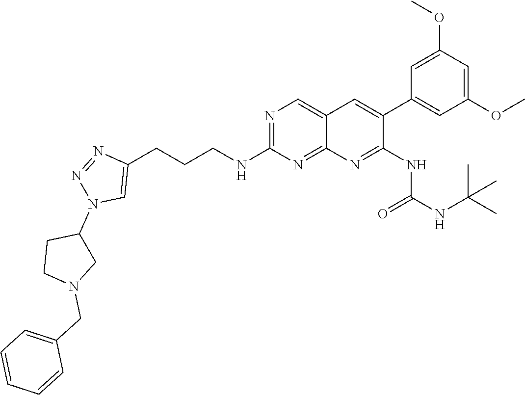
N1=C(NCCCC2=CN(C3CCN(CC4=CC=CC=C4)C3)N=N2)N=C2C(=C1)C=C(C1=CC(OC)=CC(OC)=C1)C(NC(=O)NC(C)(C)C)=N2
